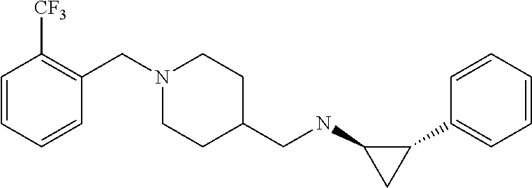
C1=CC=CC(C2C(NCC3CCN(CC4=C([CF3])C=CC=C4)CC3)C2)=C1
